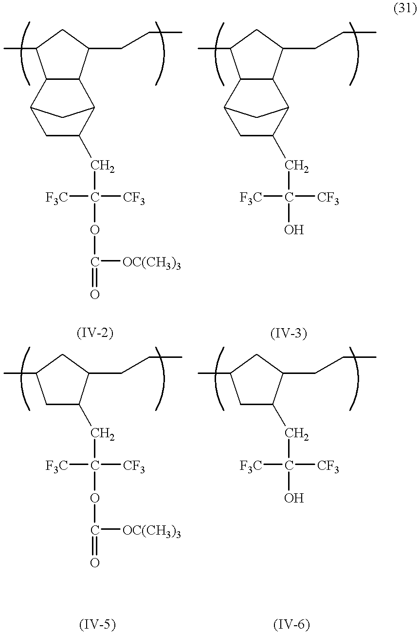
C1C(C)C2C(C1CCC)C1C(CC([CF3])([F3C])OC([OC(CH3)3])=O)CC2C1.C1C(C)CC(CC([CF3])([F3C])OC([OC(CH3)3])=O)C1CCC.C1C(C)C2C(C1CCC)C1C(CC([CF3])([F3C])O)CC2C1.C1C(C)CC(CC([CF3])([F3C])O)C1CCC
